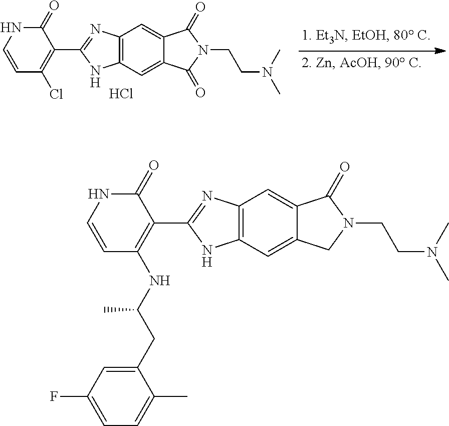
C12=C(C=C3C(=C1)C(=O)N(CCN(C)C)C3=O)NC(C1=C(Cl)C=CNC1=O)=N2.Cl.C12=C(C=C3C(=C1)C(=O)N(CCN(C)C)C3)NC(C1=C(NC(CC3=CC(F)=CC=C3C)C)C=CNC1=O)=N2
